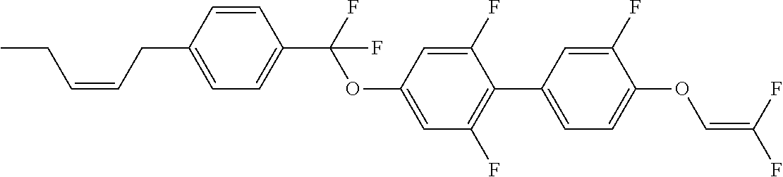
C1=CC(CC=CCC)=CC=C1C(F)(OC1=CC(F)=C(C2=CC=C(OC=C(F)F)C(F)=C2)C(F)=C1)F
